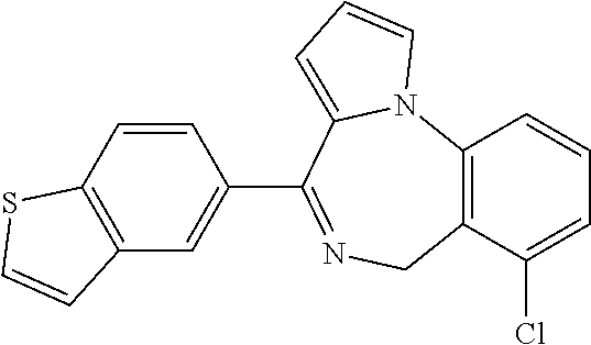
C12=C(C(Cl)=CC=C1)CN=C(C1=CC3=C(C=C1)SC=C3)C1=CC=CN21
